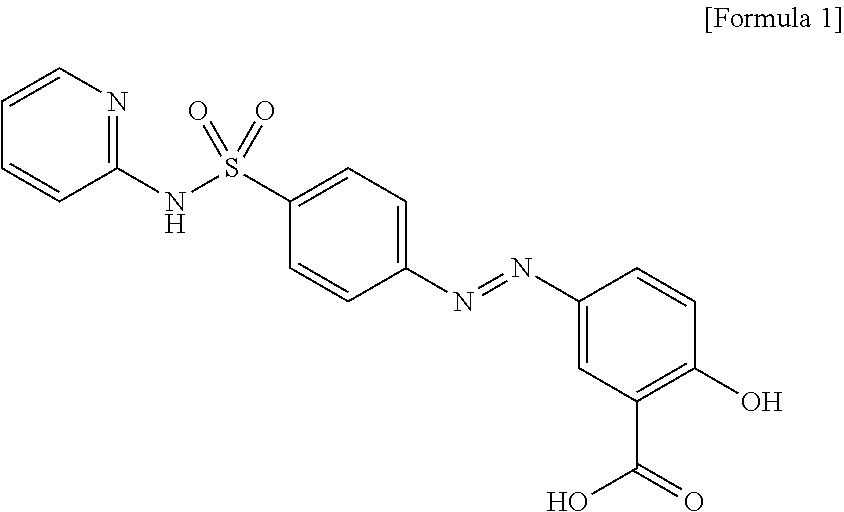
C1(NS(C2=CC=C(N=NC3=CC(C(=O)O)=C(O)C=C3)C=C2)(=O)=O)=NC=CC=C1
